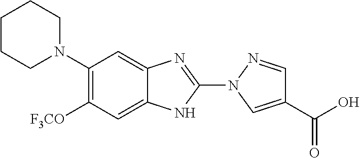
N1(C2=C([F3CO])C=C3C(=C2)N=C(N2C=C(C(O)=O)C=N2)N3)CCCCC1
